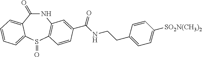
C1(=O)NC2=C(S(=O)C3=CC=CC=C13)C=CC(C(NCCC1=CC=C([SO2N(CH3)2])C=C1)=O)=C2
